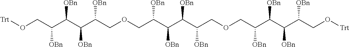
[Trt]OCC(C(C(C(COCC(C(C(C(COCC(C(C(C(CO[Trt])[OBn])[OBn])[OBn])[OBn])[OBn])[OBn])[OBn])[OBn])[OBn])[OBn])[OBn])[OBn]
